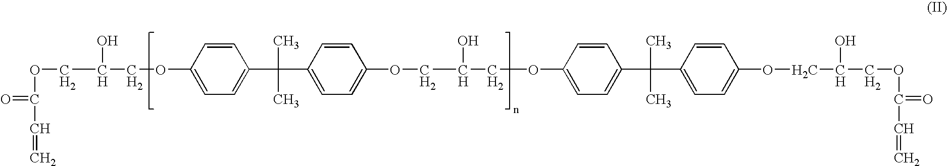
O(C(C=C)=O)CC(COC1=CC=C(C(C)(C)C2=CC=C(OCC(COC3=CC=C(C(C)(C)C4=CC=C(OCC(COC(C=C)=O)O)C=C4)C=C3)O)C=C2)C=C1)O
